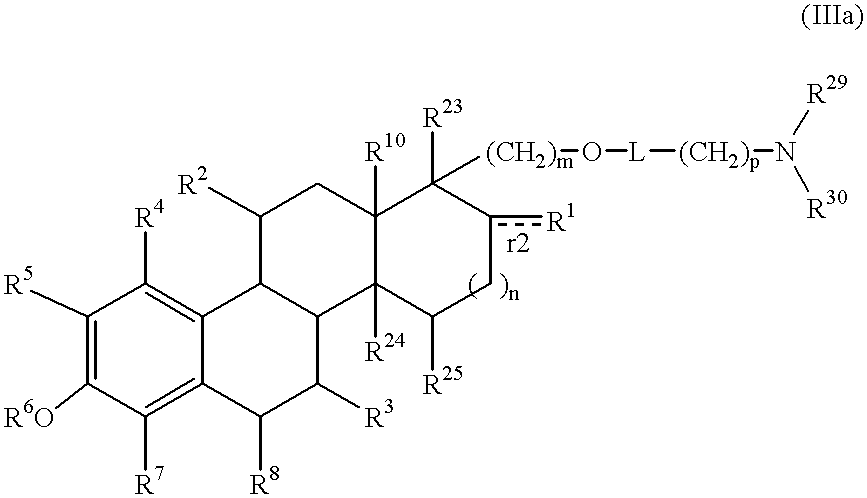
C1([R5])=C([R6O])C([R7])=C2C(=C1[R4])C1C(C([R3])C2[R8])C2([R24])C([R25])Cc([R1])C([R23])([(CH2)m]O[L][(CH2)p]N([R29])[R30])C2([R10])CC1[R2]
